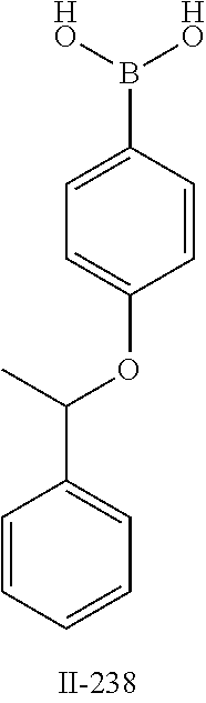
C1=CC=CC=C1C(OC1=CC=C(B([HO])[HO])C=C1)C
